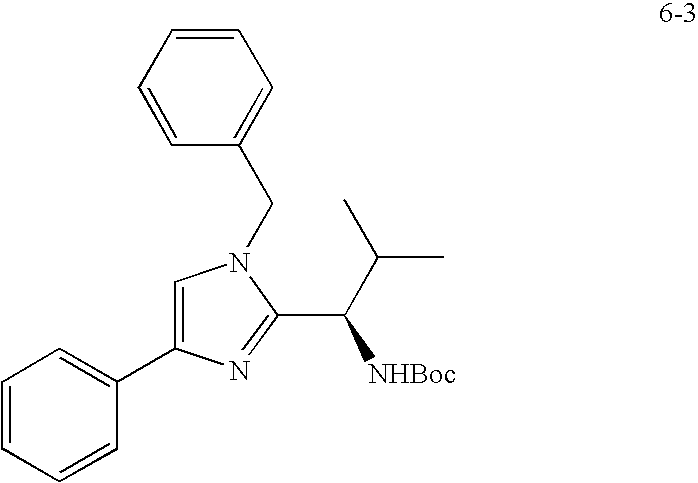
C1=CC=CC(C2=CN(CC3=CC=CC=C3)C(C(C(C)C)[NHBoc])=N2)=C1
